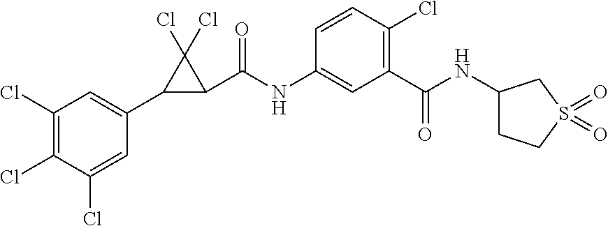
C1(Cl)=C(Cl)C(Cl)=CC(C2C(C(NC3=CC(C(NC4CCS(=O)(=O)C4)=O)=C(Cl)C=C3)=O)C2(Cl)Cl)=C1
